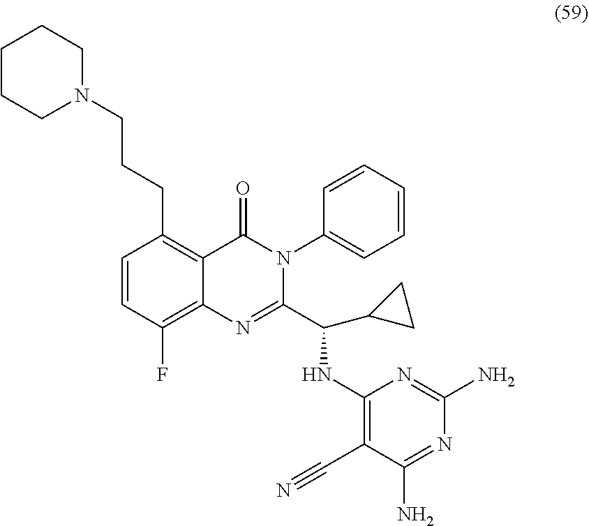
N1(CCCC2=C3C(=C(F)C=C2)N=C(C(NC2=C(C#N)C(N)=NC(N)=N2)C2CC2)N(C2=CC=CC=C2)C3=O)CCCCC1
